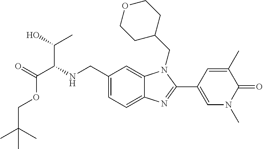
N(CC1=CC=C2C(=C1)N(CC1CCOCC1)C(C1=CN(C)C(=O)C(C)=C1)=N2)C(C(=O)OCC(C)(C)C)C(O)C
